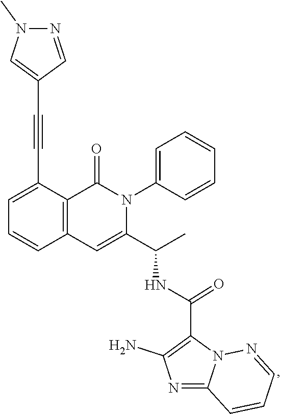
C1=C(C#CC2=CN(C)N=C2)C2=C(C=C1)C=C(C(C)NC(C1=C(N)N=C3N1N=CC=C3)=O)N(C1=CC=CC=C1)C2=O
